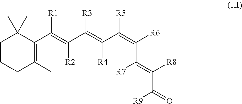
C1(C(=C(C(=C(C(=C(C([R7])=C(C(=O)[R9])[R8])[R6])[R5])[R4])[R3])[R2])[R1])=C(C)CCCC1(C)C
